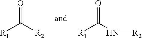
O=C([R2])[R1].O=C(N[R2])[R1]
